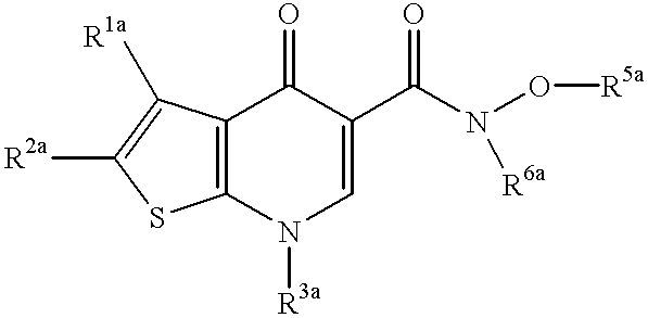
C1(=O)C2=C(N([R3a])C=C1C(N(O[R5a])[R6a])=O)SC([R2a])=C2[R1a]
